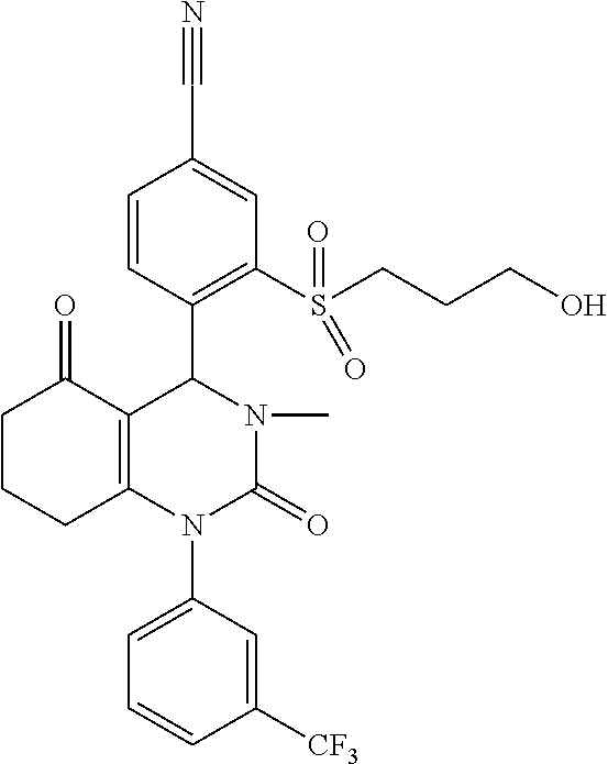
C1CCC2=C(C1=O)C(C1=C(S(CCCO)(=O)=O)C=C(C#N)C=C1)N(C)C(=O)N2C1=CC=CC([CF3])=C1
